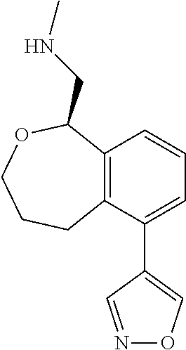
C12=C(C(C3=CON=C3)=CC=C1)CCCOC2CNC
